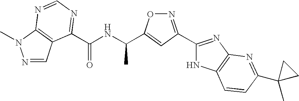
N1=CC2=C(N1C)N=CN=C2C(NC(C1=CC(C2=NC3=C(N2)C=CC(C2(C)CC2)=N3)=NO1)C)=O
